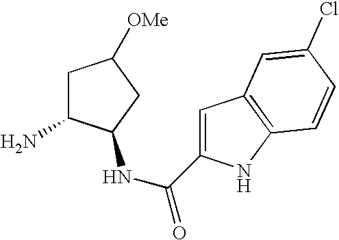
C(C1=CC2=C(N1)C=CC(Cl)=C2)(NC1C(N)CC([OMe])C1)=O
